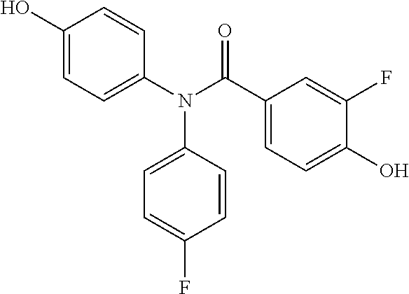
C1(N(C(C2=CC=C(O)C(F)=C2)=O)C2=CC=C(F)C=C2)=CC=C(O)C=C1
